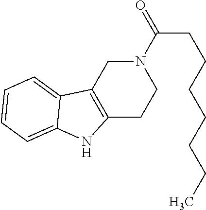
N1(C(=O)CCCCCCC)CC2=C(CC1)NC1=CC=CC=C21
